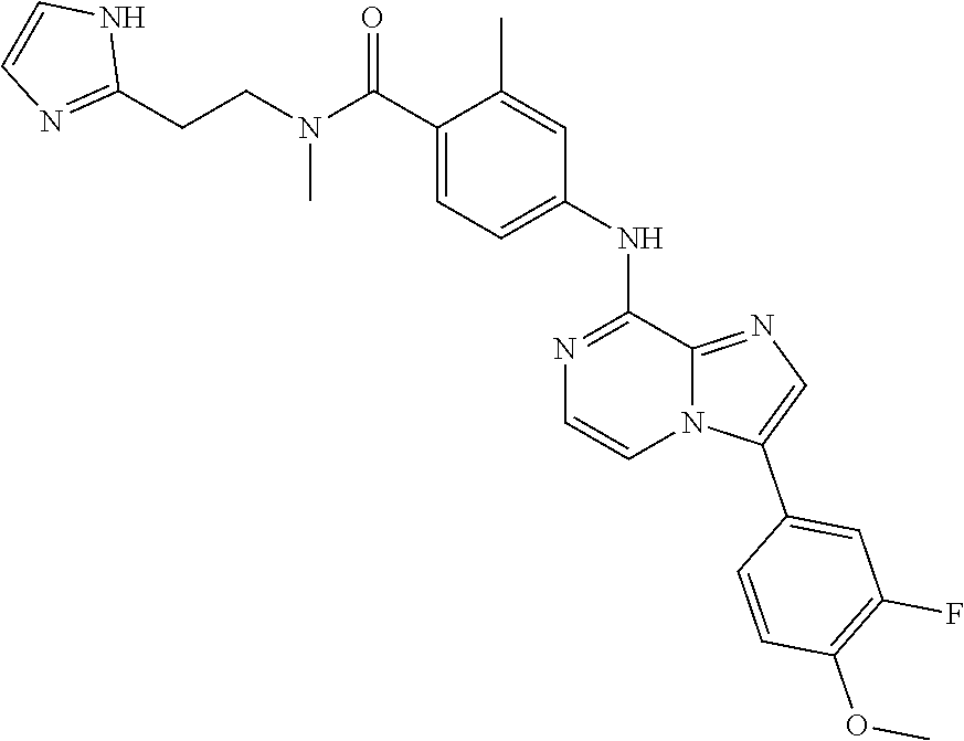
N(C(C1=CC=C(NC2=NC=CN3C2=NC=C3C2=CC(F)=C(OC)C=C2)C=C1C)=O)(CCC1=NC=CN1)C
